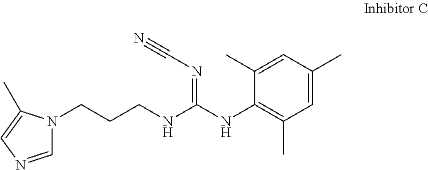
C1=C(C)C=C(C)C(NC(NCCCN2C=NC=C2C)=NC#N)=C1C
